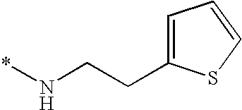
C1=C(CCN*)SC=C1
